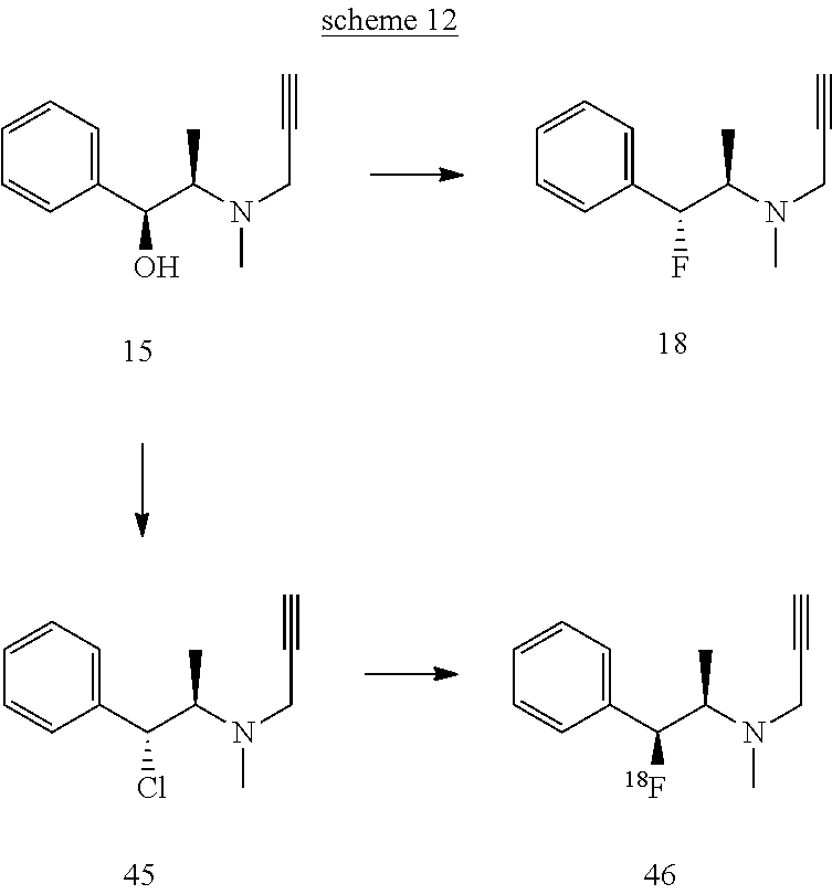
C1=CC=C(C(C(N(CC#C)C)C)F)C=C1.C1=CC=C(C(C(N(CC#C)C)C)O)C=C1.C1=CC=C(C(C(N(CC#C)C)C)Cl)C=C1.C1=CC=C(C(C(N(CC#C)C)C)[18F])C=C1
